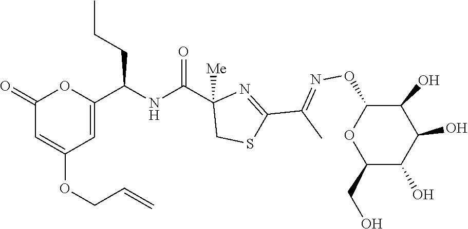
C1(=O)C=C(OCC=C)C=C(C(NC(C2([Me])CSC(C(C)=NOC3OC(CO)C(O)C(O)C3O)=N2)=O)CCC)O1
